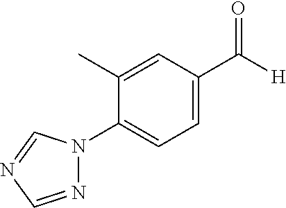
C1(C)=CC(C([H])=O)=CC=C1N1N=CN=C1
